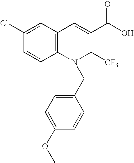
C1(Cl)=CC2=C(C=C1)N(CC1=CC=C(OC)C=C1)C([CF3])C(C(O)=O)=C2
